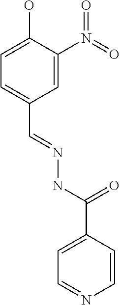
C1=C(O)C(N(=O)=O)=CC(C=NNC(=O)C2=CC=NC=C2)=C1
